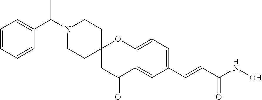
C1=CC=CC(C(N2CCC3(CC2)CC(=O)C2=CC(C=CC(NO)=O)=CC=C2O3)C)=C1
